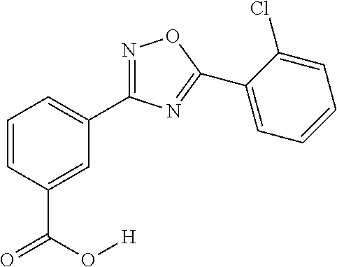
C1=CC(C(O[H])=O)=CC(C2=NOC(C3=CC=CC=C3Cl)=N2)=C1
